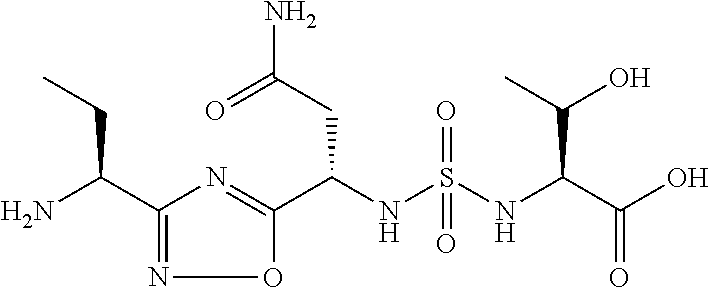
C(NS(NC(C(O)=O)C(O)C)(=O)=O)(C1=NC(C(N)CC)=NO1)CC(N)=O
